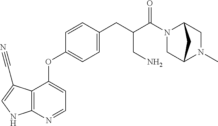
C12=C(N=CC=C1OC1=CC=C(CC(C(N3C4CN(C)C(C3)C4)=O)CN)C=C1)NC=C2C#N
